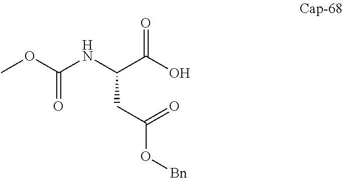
O=C(O)C(NC(OC)=O)CC(=O)O[Bn]
